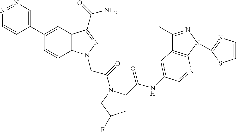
N1=NC=C(C2=CC3=C(C=C2)N(CC(=O)N2C(C(NC4=CC5=C(N(C6=NC=CS6)N=C5C)N=C4)=O)CC(F)C2)N=C3C(=O)N)C=C1
